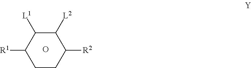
C1CC([R2])C([L2])C([L1])C1[R1].O
